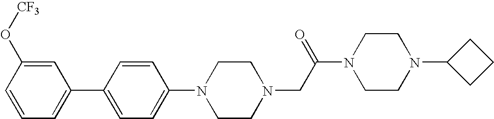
C1(C2=CC=CC(O[CF3])=C2)=CC=C(N2CCN(CC(N3CCN(C4CCC4)CC3)=O)CC2)C=C1
